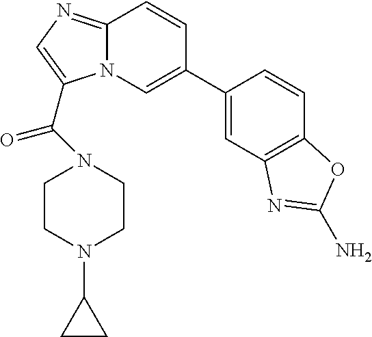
N12C(=NC=C1C(=O)N1CCN(C3CC3)CC1)C=CC(C1=CC3=C(C=C1)OC(N)=N3)=C2
